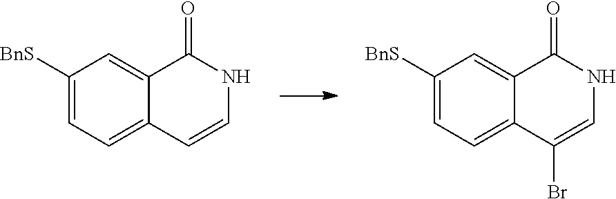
C1([BnS])=CC=C2C(=C1)C(=O)NC=C2.C1([BnS])=CC=C2C(=C1)C(=O)NC=C2Br
